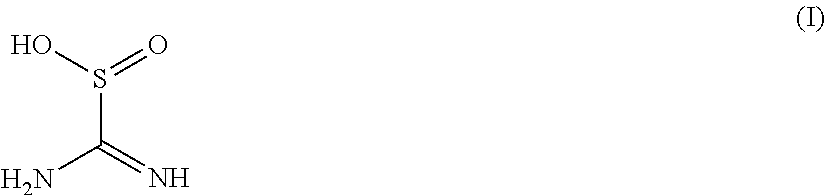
S(C(=N)N)(O)=O
